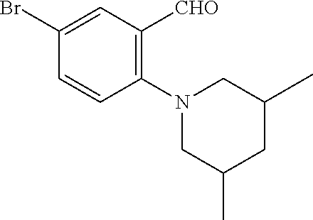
C1(N2CC(C)CC(C)C2)=C([CHO])C=C(Br)C=C1
